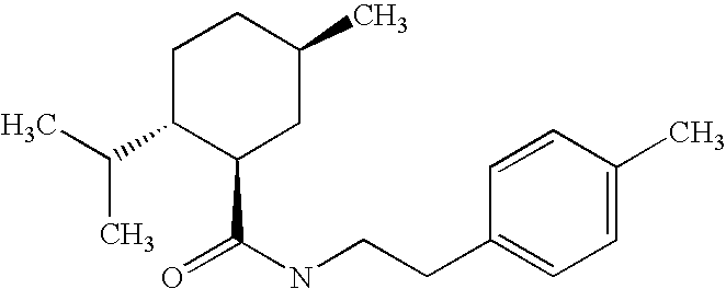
CC(C1C(C(NCCC2=CC=C(C)C=C2)=O)CC(C)CC1)C
